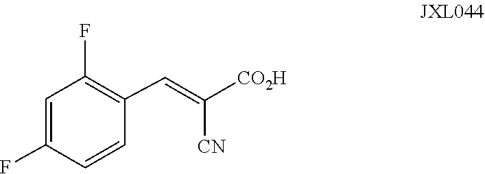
C1=C(F)C=CC(C=C([CO2H])[CN])=C1F
